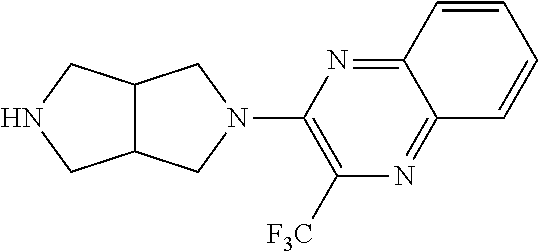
C12=NC(N3CC4C(C3)CNC4)=C([F3C])N=C1C=CC=C2
